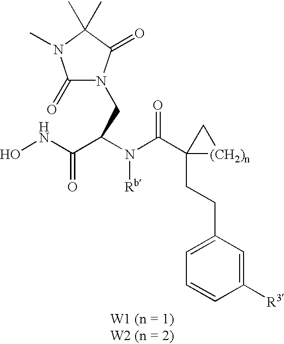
C1(CCC2(C(N(C(C(NO)=O)CN3C(=O)N(C)C(C)(C)C3=O)[Rb])=O)[(CH2)n]C2)=CC=CC([R3])=C1
